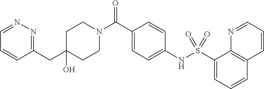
C1(CC2=NN=CC=C2)(O)CCN(C(C2=CC=C(NS(C3=CC=CC4=C3N=CC=C4)(=O)=O)C=C2)=O)CC1
